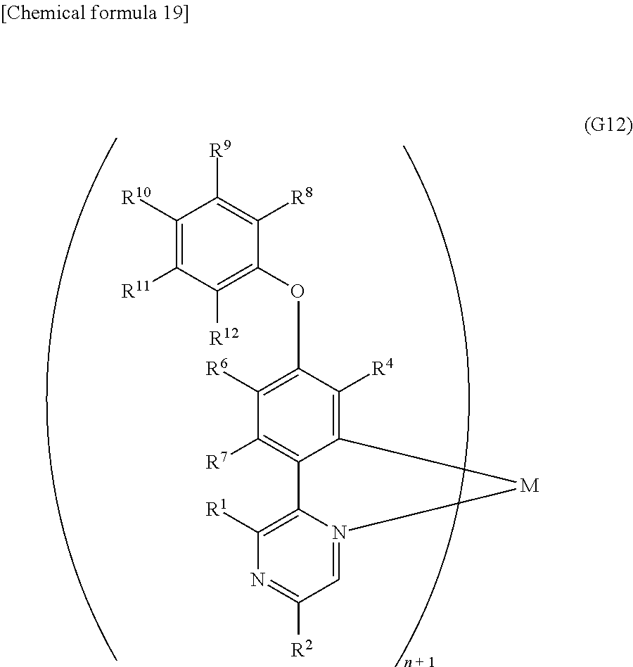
C1([R10])=C([R11])C([R12])=C(OC2=C([R6])C([R7])=C3C(=C2[R4])[M]N2=CC([R2])=NC([R1])=C32)C([R8])=C1[R9]
